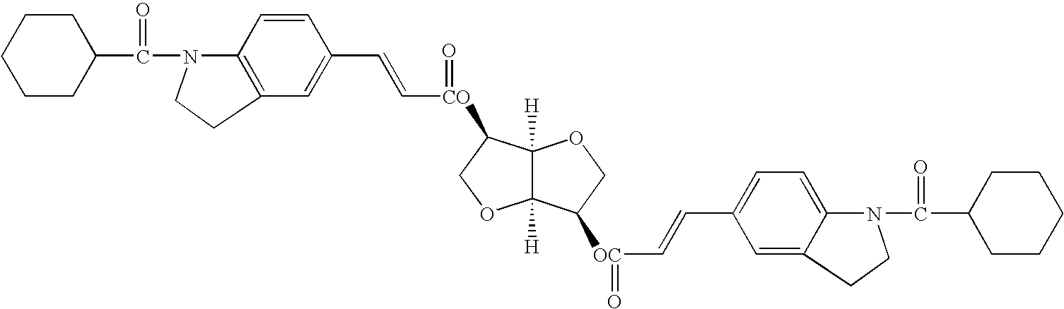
C1CC(C(N2C3=C(C=C(C=C[CO](=O)C4C5([H])C([H])(OC4)C([OC](C=CC4=CC=C6C(=C4)CCN6C(C4CCCCC4)=O)=O)CO5)C=C3)CC2)=O)CCC1
